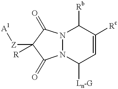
N12N(C([Ln-G])C=C([Rc])C1[Rb])C(=O)C([Z][A1])([R])C2=O
